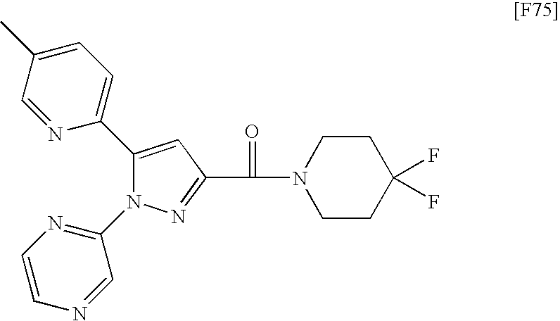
C1(C2=CC=C(C)C=N2)=CC(C(=O)N2CCC(F)(F)CC2)=NN1C1=NC=CN=C1
